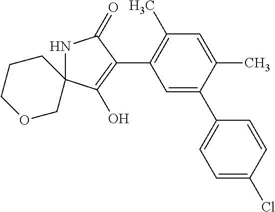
N1C2(C(O)=C(C3=C(C)C=C(C)C(C4=CC=C(Cl)C=C4)=C3)C1=O)CCCOC2
